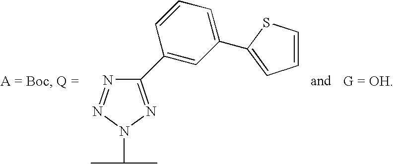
N1=NN(C(C)C)N=C1C1=CC(C2=CC=CS2)=CC=C1
